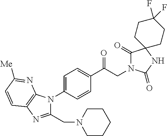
C1(C(CN2C(=O)C3(NC2=O)CCC(F)(F)CC3)=O)=CC=C(N2C(CN3CCCCC3)=NC3=C2N=C([Me])C=C3)C=C1
